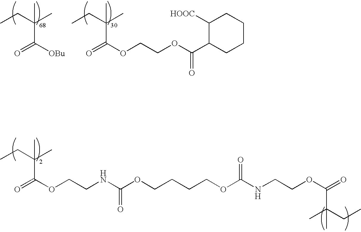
O=C([OBu])C(CC)(C)C.O=C(OCCOC(C1CCCCC1[HOOC])=O)C(CC)(C)C.O=C(OCCNC(OCCCCOC(NCCOC(=O)C(CC)(C)C)=O)=O)C(CC)(C)C
